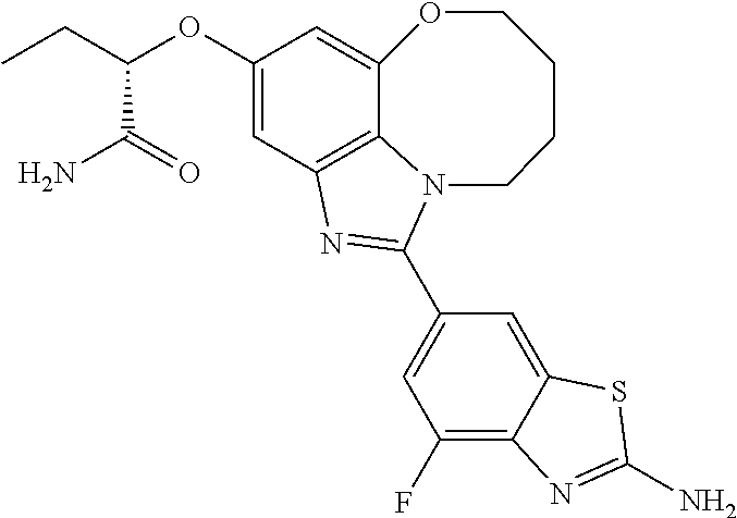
C12=C3C=C(OC(CC)C(=O)N)C=C1OCCCCN2C(C1=CC(F)=C2C(=C1)SC(N)=N2)=N3
